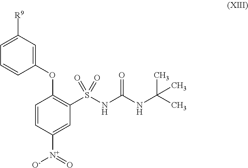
[R9]C1=CC=CC(OC2=C(S(NC(NC(C)(C)C)=O)(=O)=O)C=C([N+](=O)[O-])C=C2)=C1
